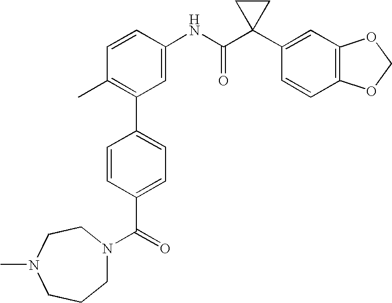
C1=CC(NC(C2(C3=CC4=C(C=C3)OCO4)CC2)=O)=CC(C2=CC=C(C(=O)N3CCCN(C)CC3)C=C2)=C1C
